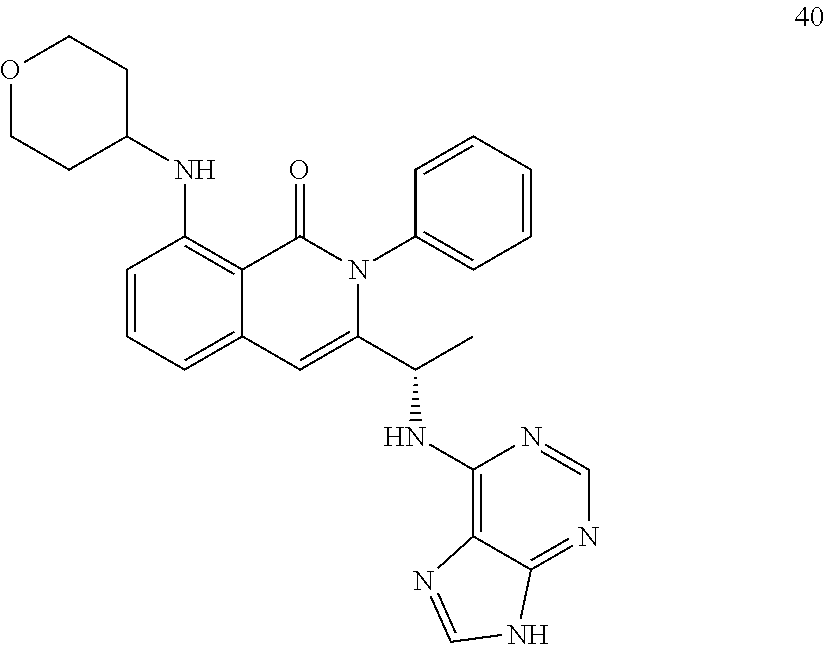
C1=CC=C2C(=C1NC1CCOCC1)C(=O)N(C1=CC=CC=C1)C(C(C)NC1=C3C(=NC=N1)NC=N3)=C2
